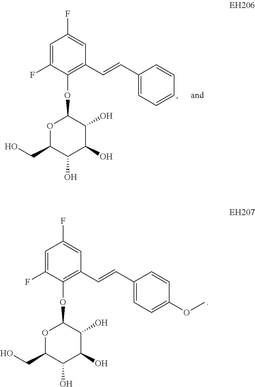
C1=C(F)C(OC2OC(CO)C(O)C(O)C2O)=C(C=CC2=CC=CC=C2)C=C1F.C1=C(F)C(OC2OC(CO)C(O)C(O)C2O)=C(C=CC2=CC=C(OC)C=C2)C=C1F
